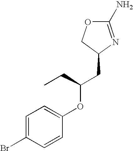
O1C(N)=NC(CC(OC2=CC=C(Br)C=C2)CC)C1
